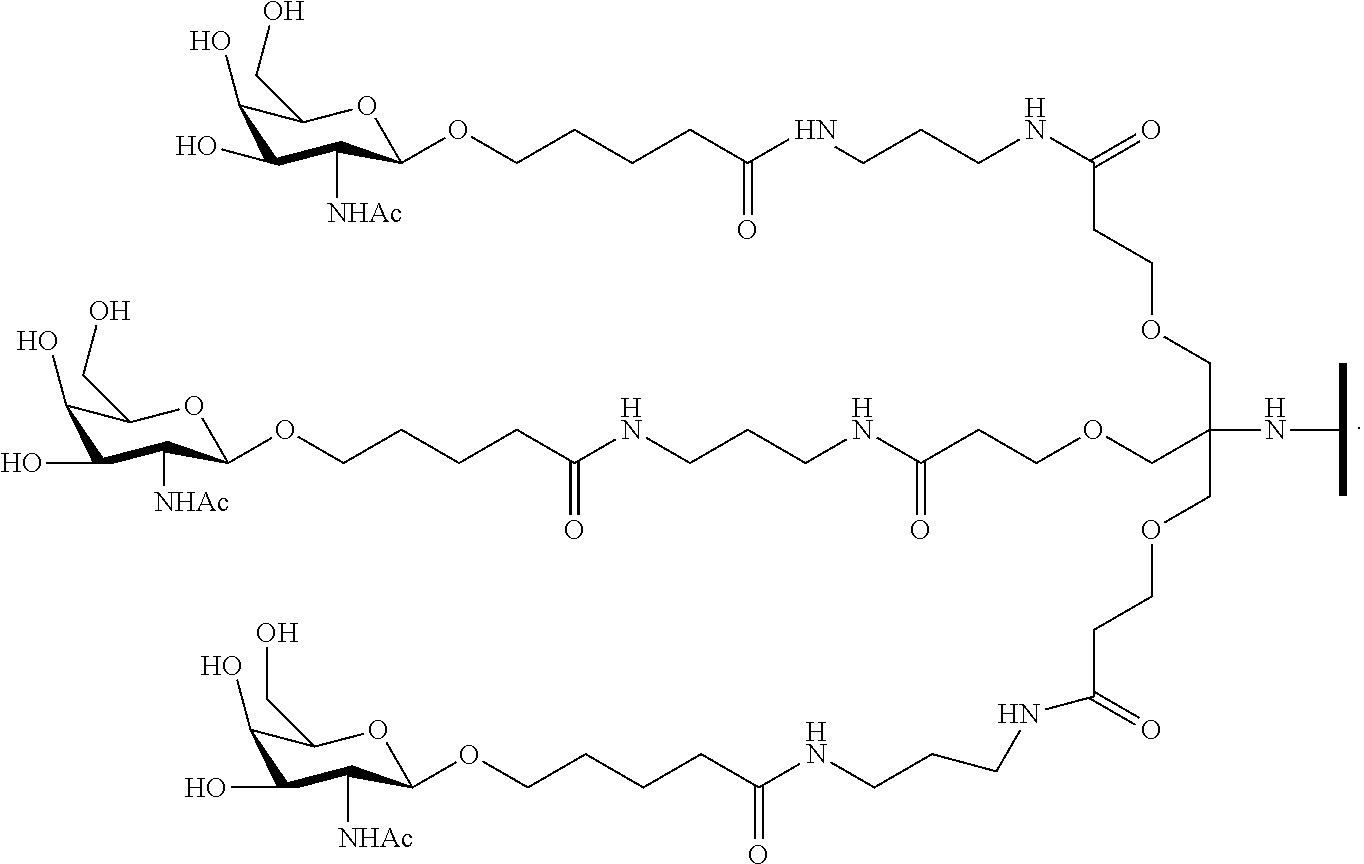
C1(O)C(O)C([NHAc])C(OCCCCC(NCCCNC(CCOCC(COCCC(NCCCNC(CCCCOC2OC(CO)C(O)C(O)C2[NHAc])=O)=O)(NC(C)C)COCCC(NCCCNC(CCCCOC2OC(CO)C(O)C(O)C2[NHAc])=O)=O)=O)=O)OC1CO
